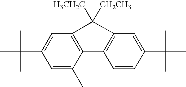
C1=C(C(C)(C)C)C=C(C)C2=C1C([CH2CH3])([H3CH2C])C1=C2C=CC(C(C)(C)C)=C1
